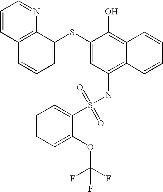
C1=CC2=C(N=C1)C(SC1=CC(NS(=O)(=O)C3=CC=CC=C3OC(F)(F)F)=C3C(=C1O)C=CC=C3)=CC=C2
